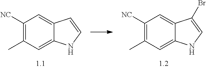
C1([NC])=C(C)C=C2C(=C1)C=CN2.C1([NC])=C(C)C=C2C(=C1)C(Br)=CN2
